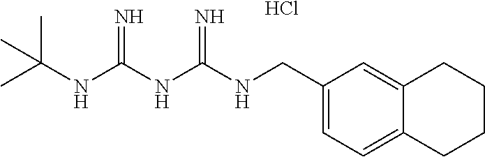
Cl.C(NC(NC(NC(C)(C)C)=N)=N)C1=CC=C2C(=C1)CCCC2
